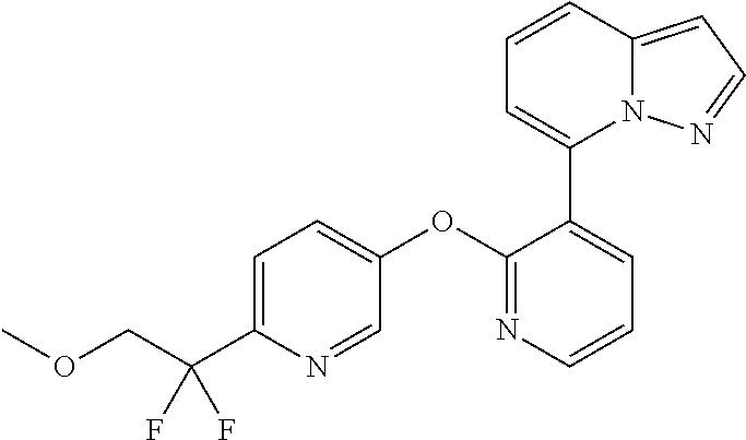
C1=C(C(COC)(F)F)N=CC(OC2=NC=CC=C2C2=CC=CC3=CC=NN23)=C1
